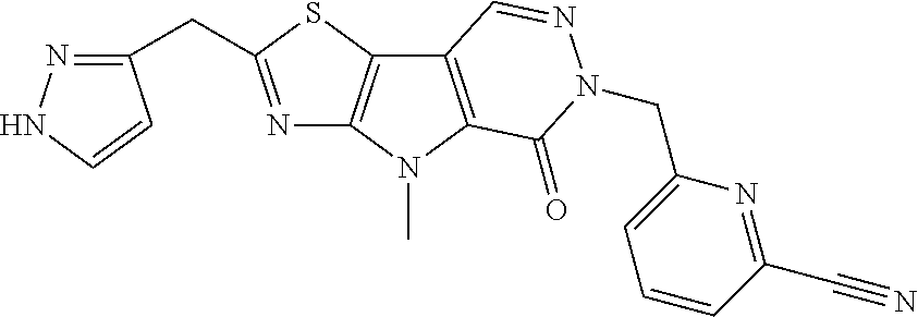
N1=C(CC2=NNC=C2)SC2=C1N(C)C1=C2C=NN(CC2=CC=CC(C#N)=N2)C1=O
